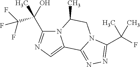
N12C(C(C(F)(F)F)(O)C)=NC=C1C1=NN=C(C(F)(C)C)N1CC2C
